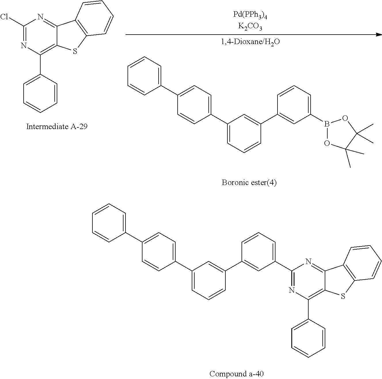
C1=CC(C2=C3C(=NC(C4=CC=CC(C5=CC(C6=CC=C(C7=CC=CC=C7)C=C6)=CC=C5)=C4)=N2)C2=C(S3)C=CC=C2)=CC=C1.C1(B2OC(C)(C)C(C)(C)O2)=CC=CC(C2=CC(C3=CC=C(C4=CC=CC=C4)C=C3)=CC=C2)=C1.C1(Cl)=NC(C2=CC=CC=C2)=C2C(=N1)C1=C(S2)C=CC=C1
